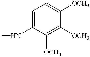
C1=C(NC)C([OCH3])=C([OCH3])C([OCH3])=C1
